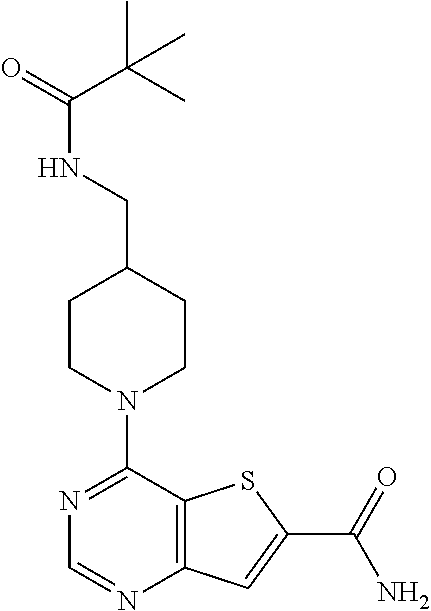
N1=C(N2CCC(CNC(=O)C(C)(C)C)CC2)C2=C(N=C1)C=C(C(=O)N)S2
